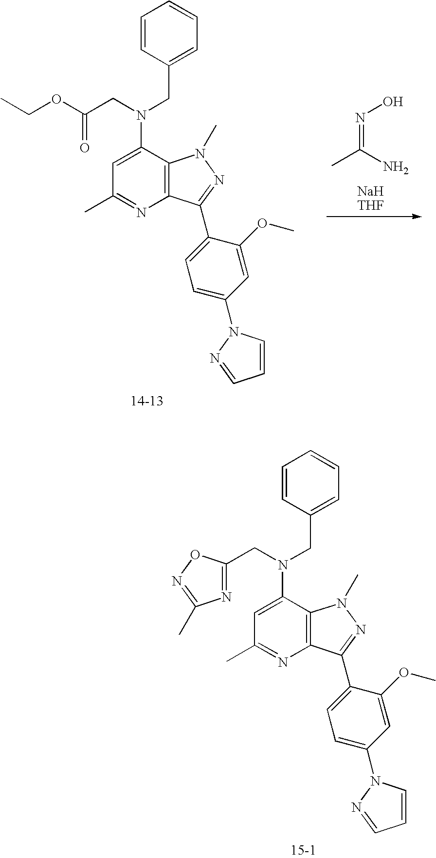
N(=C(N)C)O.C12=C(C(N(CC(OCC)=O)CC3=CC=CC=C3)=CC(C)=N1)N(C)N=C2C1=CC=C(N2C=CC=N2)C=C1OC.C12=C(C(N(CC3=NC(C)=NO3)CC3=CC=CC=C3)=CC(C)=N1)N(C)N=C2C1=CC=C(N2C=CC=N2)C=C1OC
